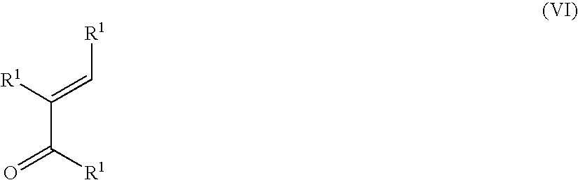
C(C([R1])=O)(=C[R1])[R1]
